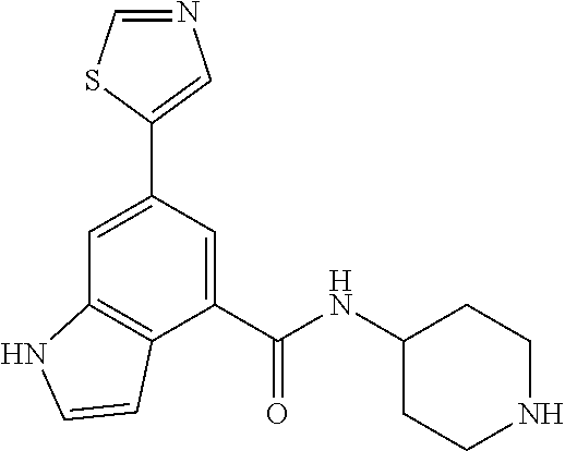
C1=C(C2=CN=CS2)C=C(C(NC2CCNCC2)=O)C2=C1NC=C2
